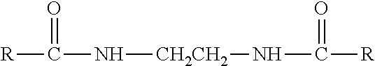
[R]C(=O)N[CH2CH2]NC([R])=O
